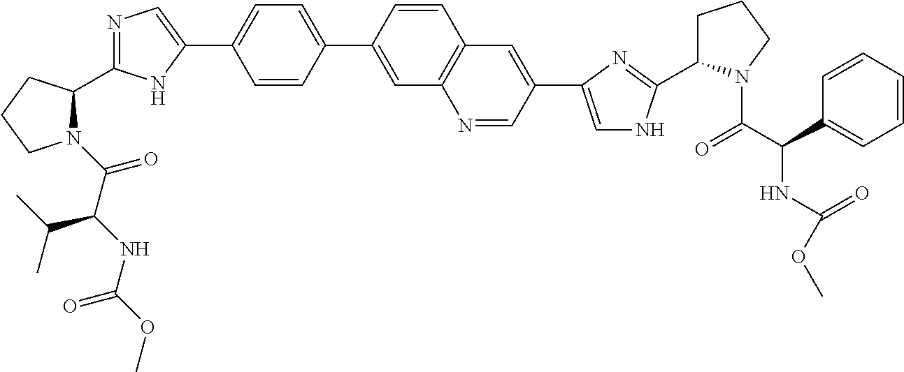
N1(C(C(NC(OC)=O)C(C)C)=O)C(C2=NC=C(C3=CC=C(C4=CC5=C(C=C4)C=C(C4=CNC(C6CCCN6C(C(NC(=O)OC)C6=CC=CC=C6)=O)=N4)C=N5)C=C3)N2)CCC1
